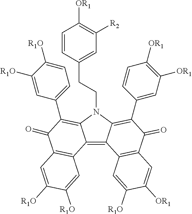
C12=C3C(=C(C4=CC([OR1])=C([OR1])C=C4)C(=O)C4=C3C=C([R1O])C([OR1])=C4)N(CCC3=CC([R2])=C([OR1])C=C3)C1=C(C1=CC=C([R1O])C([R1O])=C1)C(=O)C1=C2C=C([R1O])C([R1O])=C1
